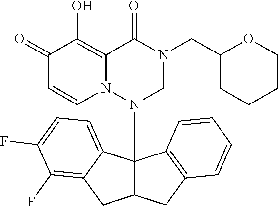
C1(=O)C=CN2C(=C1O)C(=O)N(CC1CCCCO1)CN2C12C(CC3=C1C=CC=C3)CC1=C(F)C(F)=CC=C21
